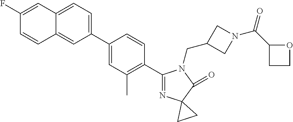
C12=CC=C(C3=CC(C)=C(C4=NC5(C(=O)N4CC4CN(C(C6CCO6)=O)C4)CC5)C=C3)C=C1C=CC(F)=C2
